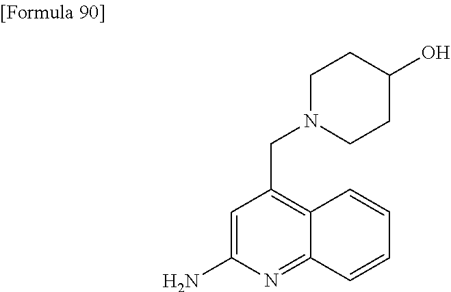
C1=C(N)N=C2C(=C1CN1CCC(O)CC1)C=CC=C2
